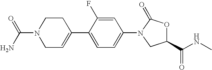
C1C=C(C2=CC=C(N3C(=O)OC(C(NC)=O)C3)C=C2F)CCN1C(=O)N
